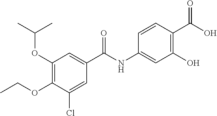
C1(OC(C)C)=C(OCC)C(Cl)=CC(C(NC2=CC(O)=C(C(O)=O)C=C2)=O)=C1
